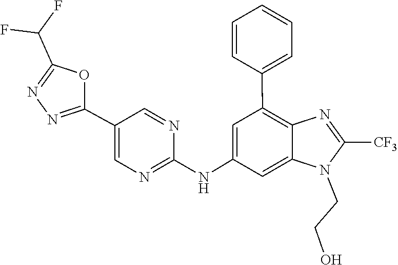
N1=C([CF3])N(CCO)C2=CC(NC3=NC=C(C4=NN=C(C(F)F)O4)C=N3)=CC(C3=CC=CC=C3)=C12
